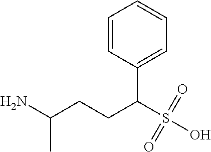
C1=CC(C(S(O)(=O)=O)CCC(N)C)=CC=C1
